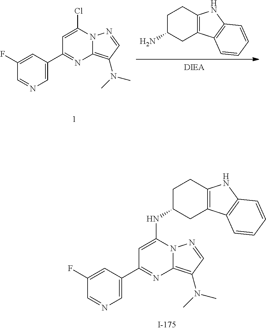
C1=C(C2=NC3=C(N(C)C)C=NN3C(Cl)=C2)C=C(F)C=N1.NC1CC2=C(CC1)NC1=C2C=CC=C1.C1=C(C2=NC3=C(N(C)C)C=NN3C(NC3CC4=C(CC3)NC3=C4C=CC=C3)=C2)C=C(F)C=N1
